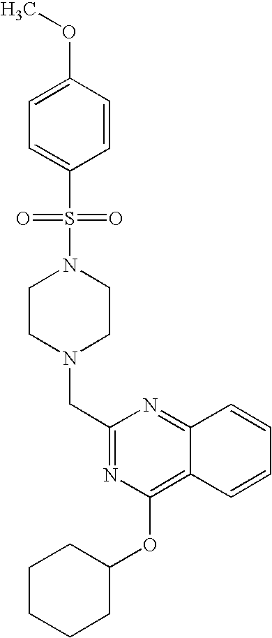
C1(CN2CCN(S(=O)(=O)C3=CC=C(OC)C=C3)CC2)=NC(OC2CCCCC2)=C2C(=N1)C=CC=C2
